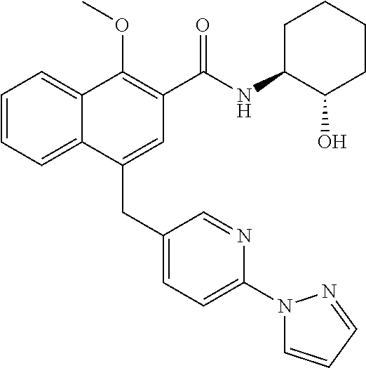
C1=CC=C2C(=C1)C(OC)=C(C(NC1C(O)CCCC1)=O)C=C2CC1=CC=C(N2C=CC=N2)N=C1
